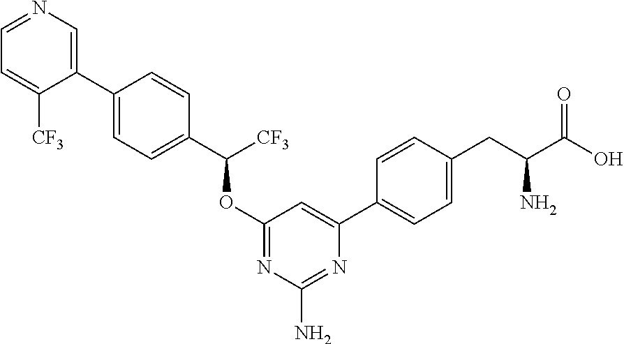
C1=C(C2=CC=C(CC(C(O)=O)N)C=C2)N=C(N)N=C1OC([CF3])C1=CC=C(C2=CN=CC=C2[CF3])C=C1
